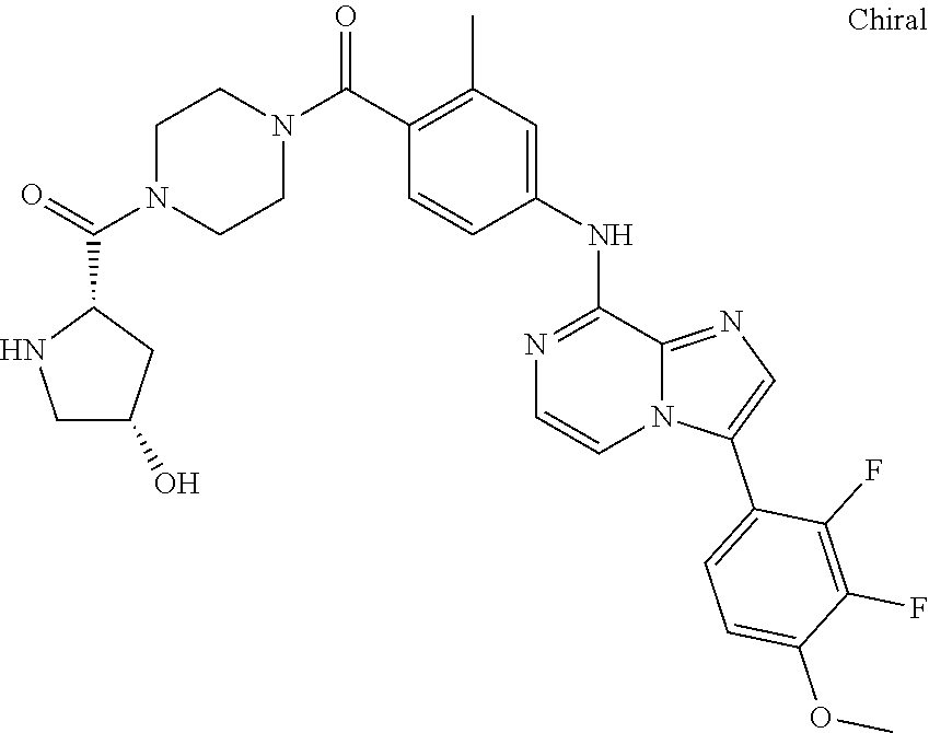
C1(NC2=CC(C)=C(C(N3CCN(C(=O)C4NCC(O)C4)CC3)=O)C=C2)=NC=CN2C1=NC=C2C1=CC=C(OC)C(F)=C1F
